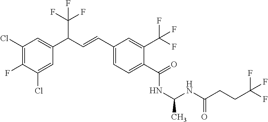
C1(Cl)=C(F)C(Cl)=CC(C(C=CC2=CC=C(C(=O)NC(C)NC(CCC(F)(F)F)=O)C(C(F)(F)F)=C2)C(F)(F)F)=C1
